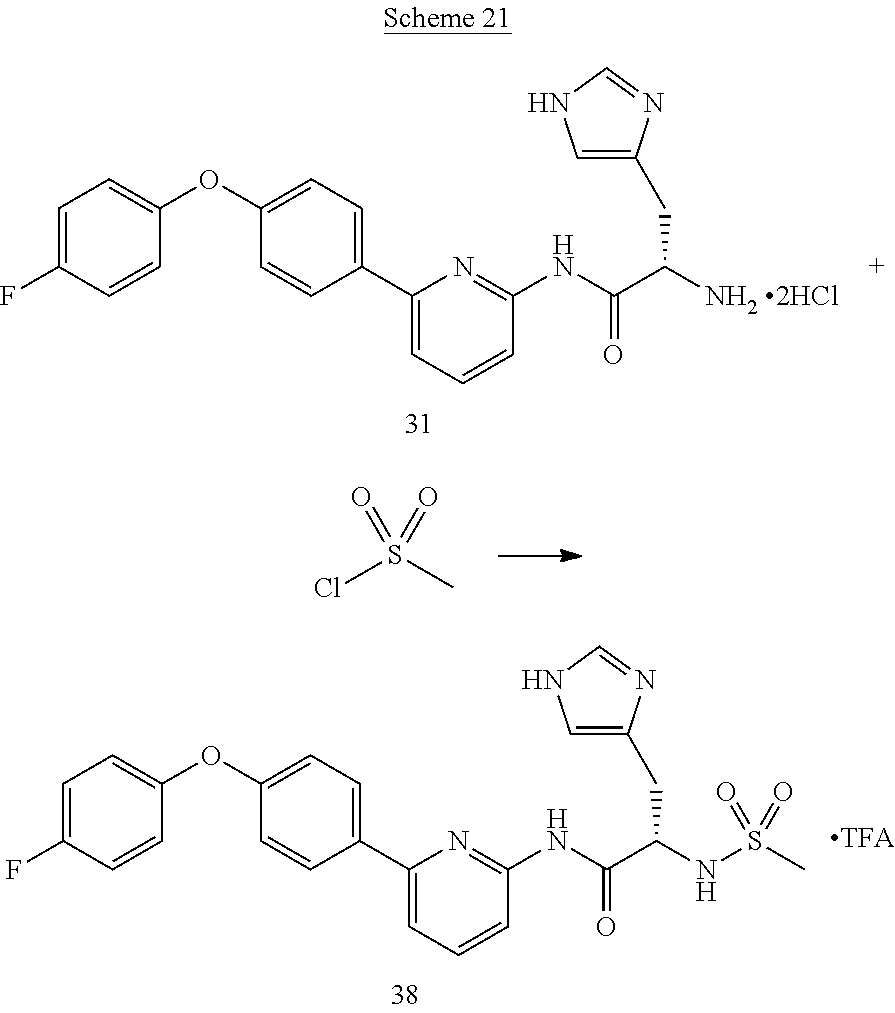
C1=C(F)C=CC(OC2=CC=C(C3=CC=CC(NC(C([NH2 2HCl])CC4=CNC=N4)=O)=N3)C=C2)=C1.ClS(C)(=O)=O.C1=C(F)C=CC(OC2=CC=C(C3=CC=CC(NC(C(NS(C)(=O)=O)CC4=CNC=N4)=O)=N3)C=C2)=C1
